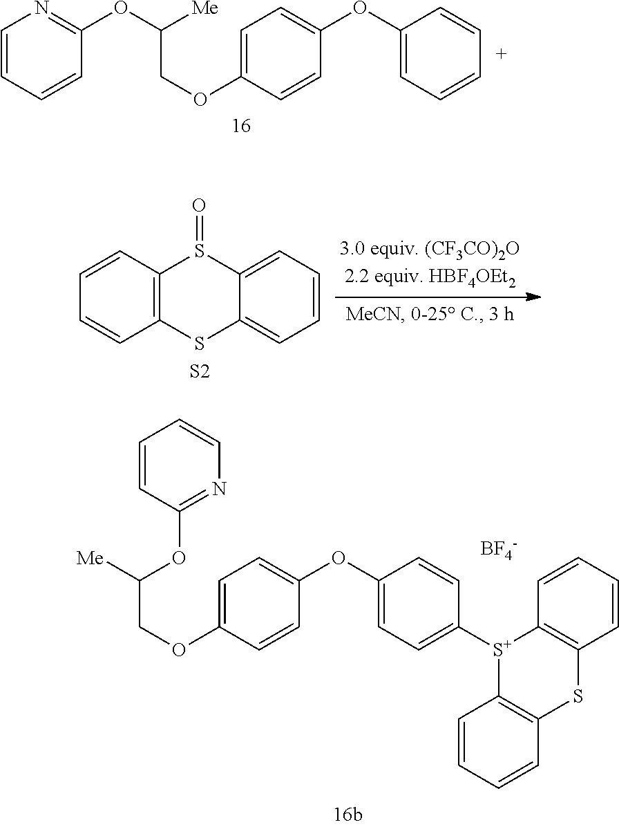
C1=CC2=C(C=C1)SC1=CC=CC=C1S2=O.[S2].C1(OC2=CC=C(OCC(OC3=NC=CC=C3)[Me])C=C2)=CC=CC=C1.C1(OC2=CC=C(OCC([Me])OC3=NC=CC=C3)C=C2)=CC=C([S+]2C3=C(SC4=C2C=CC=C4)C=CC=C3)C=C1.[BF4-]
